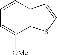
C12=C(C=CC=C1[OMe])C=CS2
